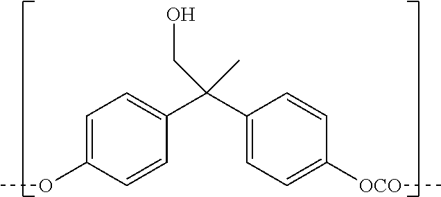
C1=C(OC)C=CC(C(C2=CC=C([OCO]C)C=C2)(CO)C)=C1
